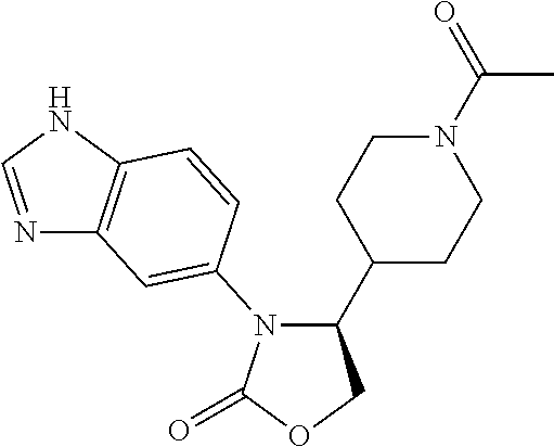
C1(C2CCN(C(=O)C)CC2)COC(=O)N1C1=CC2=C(NC=N2)C=C1
